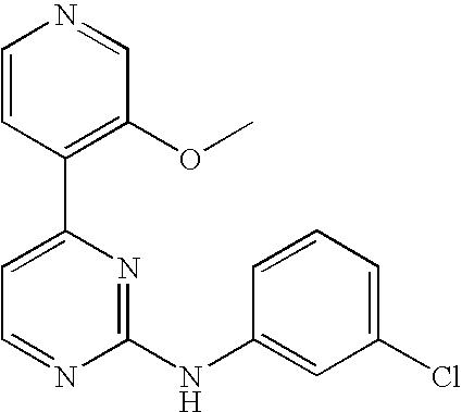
C1=CC(C2=CC=NC(NC3=CC(Cl)=CC=C3)=N2)=C(OC)C=N1
